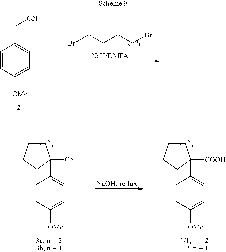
BrCCCCBr.C1=CC([OMe])=CC=C1C[CN].C1=CC([OMe])=CC=C1C1([COOH])CCCC1.C1=CC([OMe])=CC=C1C1([CN])CCCC1
